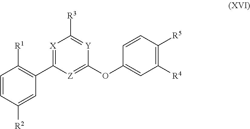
C1=CC([R2])=CC(C2=[X]C([R3])=[Y]C(OC3=CC([R4])=C([R5])C=C3)=[Z]2)=C1[R1]
